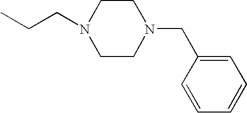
C1CN(CC2=CC=CC=C2)CCN1CCC
